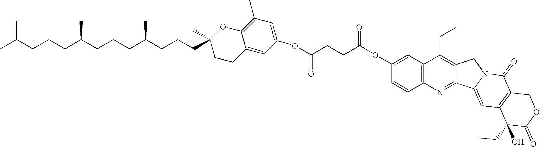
CC(CCCC(CCCC(CCCC1(C)OC2=C(C)C=C(OC(CCC(OC3=CC4=C(C=C3)N=C3C(=C4CC)CN4C3=CC3=C(C4=O)COC(=O)C3(CC)O)=O)=O)C=C2CC1)C)C)C
